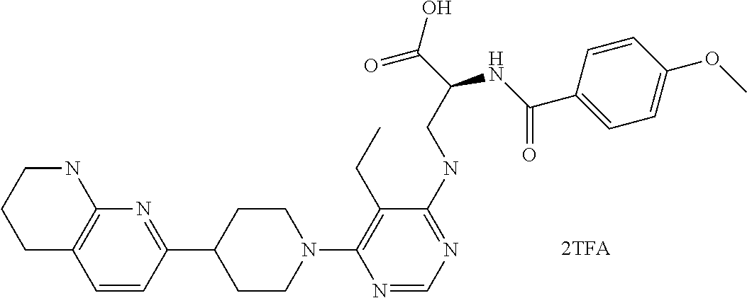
N1(C2=C(CC)C(NCC(C(=O)O)NC(C3=CC=C(OC)C=C3)=O)=NC=N2)CCC(C2=NC3=C(C=C2)CCCN3)CC1
